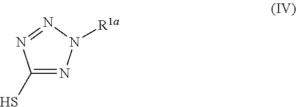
C1(S)=NN([R1a])N=N1
